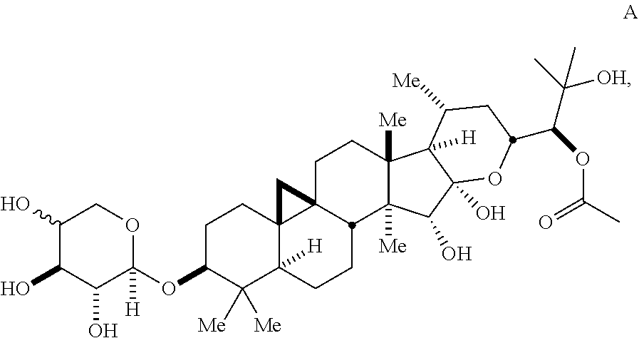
C1C(OC2([H])OCC(O)C(O)C2O)C([Me])([Me])C2([H])C3(C1)C1(CCC4([Me])C([Me])(C(O)C5(O)C4([H])C([Me])CC(C(OC(C)=O)C(C)([OH])C)O5)C1CC2)C3
